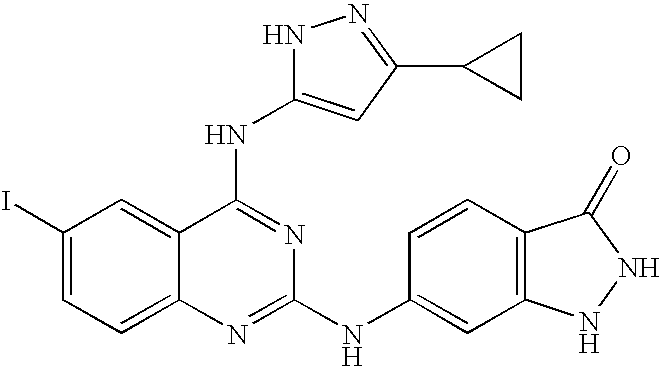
C1(I)=CC=C2C(=C1)C(NC1=CC(C3CC3)=NN1)=NC(NC1=CC3=C(C=C1)C(=O)NN3)=N2
